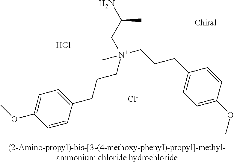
C1=CC(CCC[N+](CC(N)C)(CCCC2=CC=C(OC)C=C2)C)=CC=C1OC.Cl.[Cl-]
